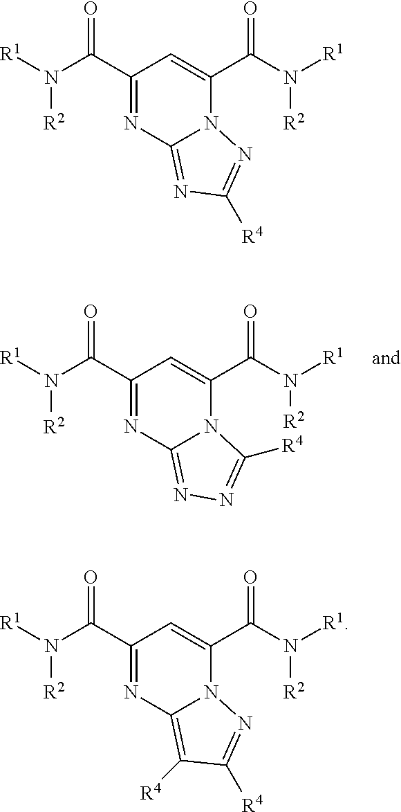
N12C(C(=O)N([R1])[R2])=CC(C(N([R2])[R1])=O)=NC1=NN=C2[R4].N12C(C(=O)N([R1])[R2])=CC(C(N([R2])[R1])=O)=NC1=NC([R4])=N2.N12C(C(=O)N([R1])[R2])=CC(C(N([R2])[R1])=O)=NC1=C([R4])C([R4])=N2
